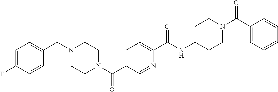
C1=C(F)C=CC(CN2CCN(C(C3=CC=C(C(NC4CCN(C(C5=CC=CC=C5)=O)CC4)=O)N=C3)=O)CC2)=C1
